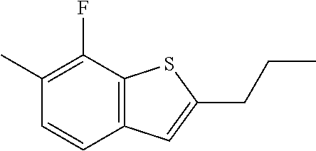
C1(C)=C(F)C2=C(C=C1)C=C(CCC)S2
